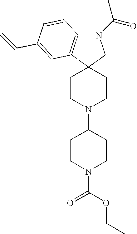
N1(C(=O)C)C2=C(C3(C1)CCN(C1CCN(C(OCC)=O)CC1)CC3)C=C(C=C)C=C2
